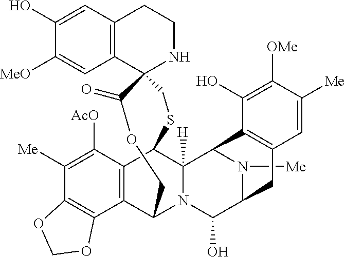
C1([Me])=C([AcO])C2=C(C3=C1OCO3)C1N3C([H])(C2SCC2(C4=C(C=C(O)C([MeO])=C4)CCN2)C(=O)OC1)C1N([Me])C(C3O)CC2=C1C(O)=C([OMe])C([Me])=C2
